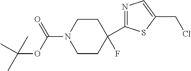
C1(F)(C2=NC=C(CCl)S2)CCN(C(OC(C)(C)C)=O)CC1
